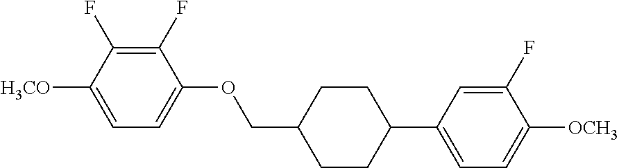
C1(F)=C(F)C([H3CO])=CC=C1OCC1CCC(C2=CC=C([OCH3])C(F)=C2)CC1
